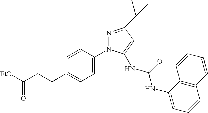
C1=C(N2N=C(C(C)(C)C)C=C2NC(NC2=CC=CC3=C2C=CC=C3)=O)C=CC(CCC([EtO])=O)=C1
